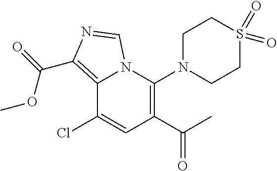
C12=C(C(=O)OC)N=CN1C(N1CCS(=O)(=O)CC1)=C(C(C)=O)C=C2Cl
